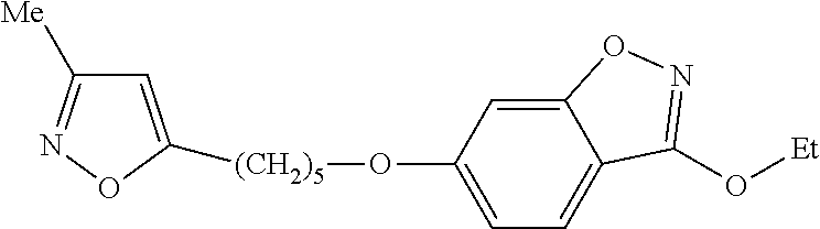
[(CH2)5](C1=CC([Me])=NO1)OC1=CC=C2C(=C1)ON=C2O[Et]
